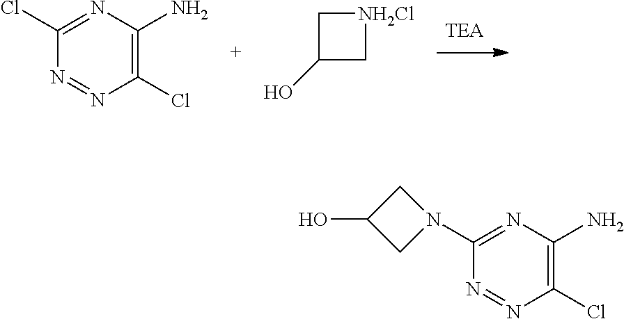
C1(Cl)=NC(N)=C(Cl)N=N1.C1(O)C[NH2Cl]C1.C1(N2CC(O)C2)=NC(N)=C(Cl)N=N1
